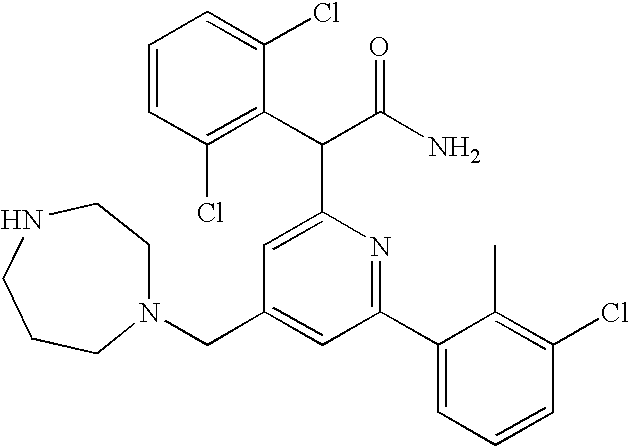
C(C1=CC(C2=CC=CC(Cl)=C2C)=NC(C(C(N)=O)C2=C(Cl)C=CC=C2Cl)=C1)N1CCNCCC1
